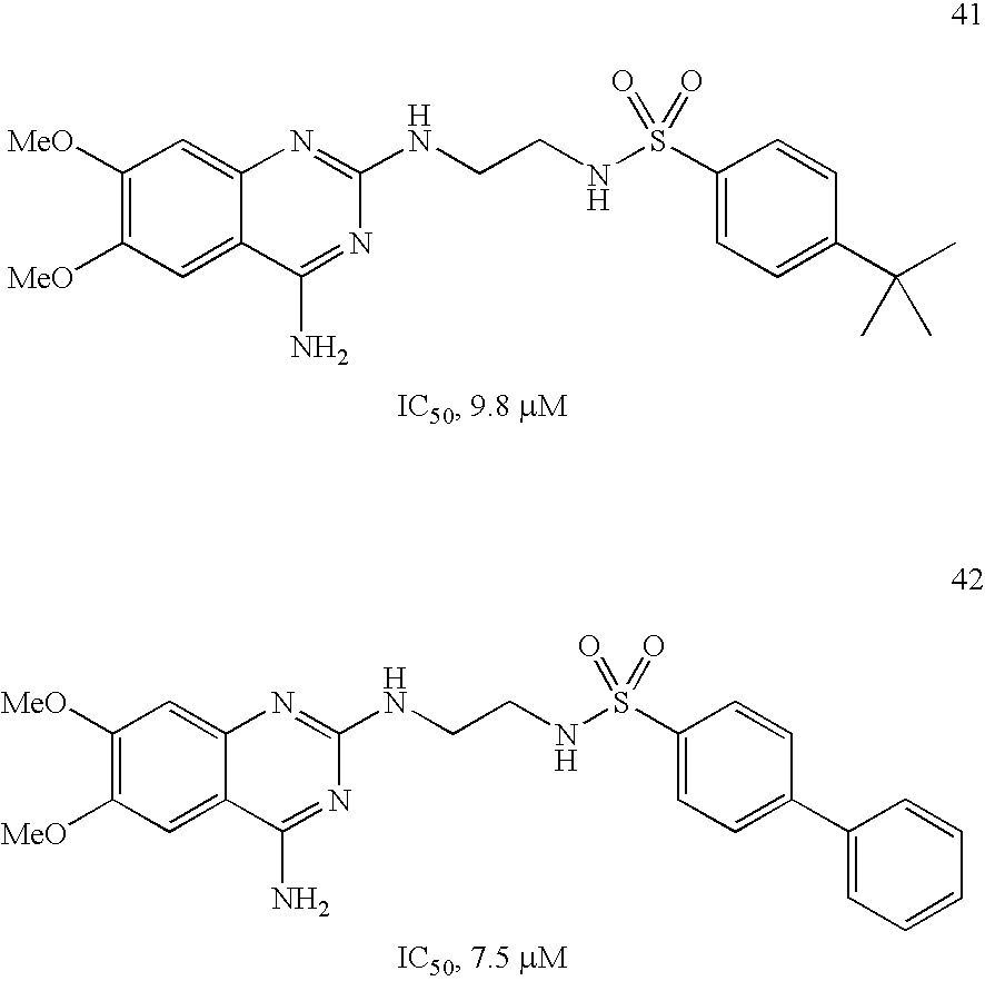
C1([MeO])=C([MeO])C=C2C(=C1)N=C(NCCNS(C1=CC=C(C(C)(C)C)C=C1)(=O)=O)N=C2N.C1([MeO])=C([MeO])C=C2C(=C1)N=C(NCCNS(C1=CC=C(C3=CC=CC=C3)C=C1)(=O)=O)N=C2N
